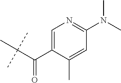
C(C(C)(C)C)(C1=CN=C(N(C)C)C=C1C)=O
